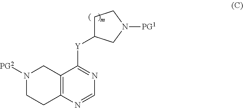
C12=C(N=CN=C1[Y]C1CCN([PG1])C1)CCN([PG2])C2
